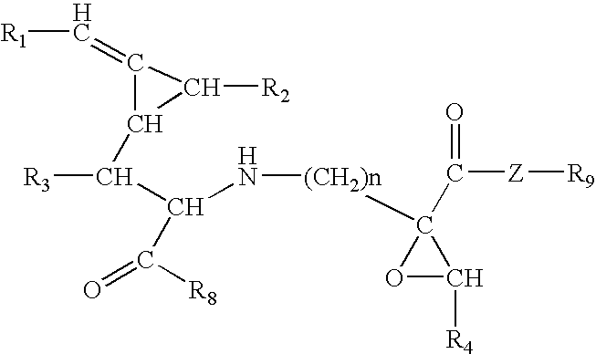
[R1]C=C1C(C([R3])C(N[(CH2)n]C2(C([Z][R9])=O)OC2[R4])C(=O)[R8])C1[R2]
